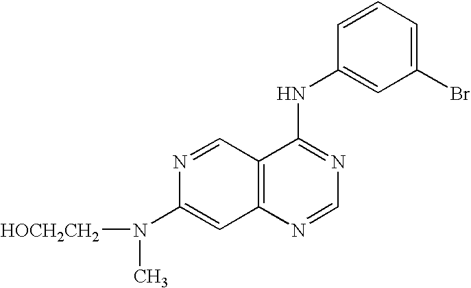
[HOCH2CH2]N(C1=CC2=C(C=N1)C(NC1=CC(Br)=CC=C1)=NC=N2)C
